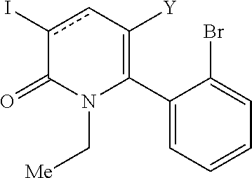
C1(C2=C([Y])cc(I)C(=O)N2C[Me])=CC=CC=C1Br
